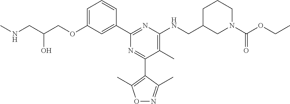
C1=C(OCC(CNC)O)C=C(C2=NC(NCC3CN(C(OCC)=O)CCC3)=C(C)C(C3=C(C)ON=C3C)=N2)C=C1
